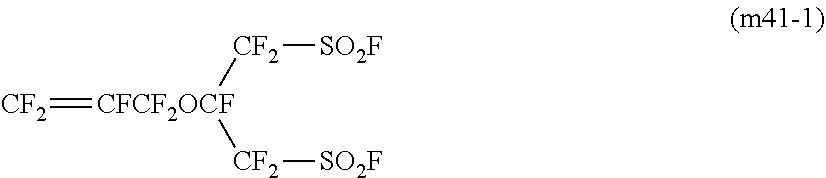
[CF2]=[CFCF2OCF]([CF2][SO2F])[CF2][SO2F]
